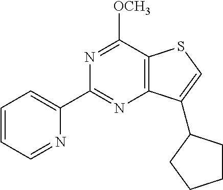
C1=CC=NC(C2=NC3=C(C([OCH3])=N2)SC=C3C2CCCC2)=C1
